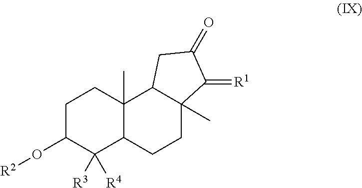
C1C(O[R2])C([R3])([R4])C2C(C)(C1)C1C(C)(CC2)C(=[R1])C(=O)C1
